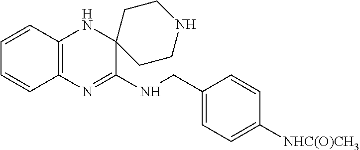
C12=C(N=C(NCC3=CC=C([NHC(O)CH3])C=C3)C3(N1)CCNCC3)C=CC=C2
